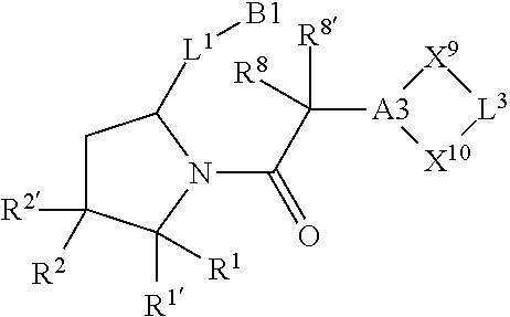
C1C([R2])([R2])C([R1])([R1])N(C(C([A3]2[X10][L3][X9]2)([R8])[R8])=O)C1[L1][B1]
